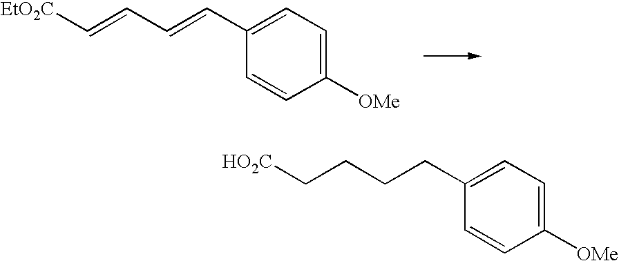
C1(C=CC=C[EtO2C])=CC=C([OMe])C=C1.C1(CCCC[HO2C])=CC=C([OMe])C=C1
